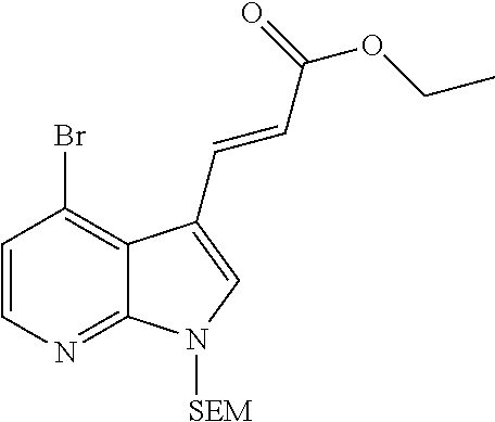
C1=CC(Br)=C2C(=N1)N([SEM])C=C2C=CC(OCC)=O
